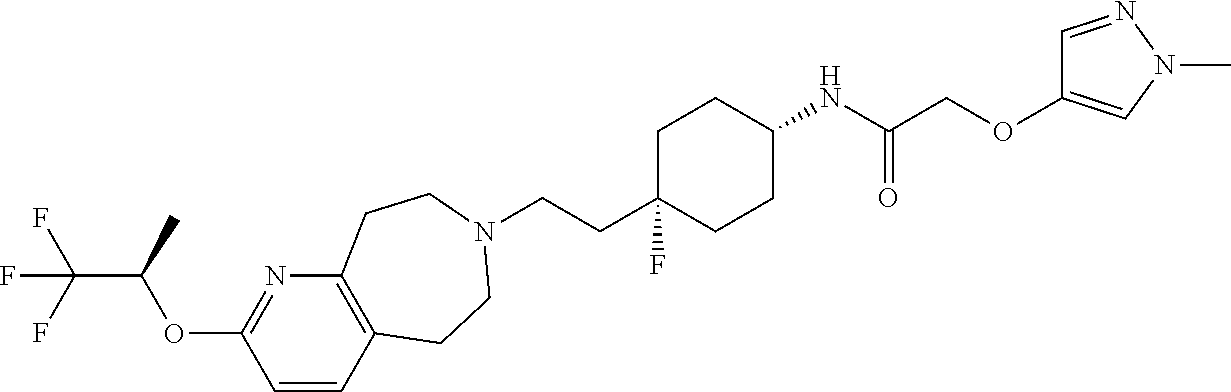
C1=CC2=C(N=C1OC(C(F)(F)F)C)CCN(CCC1(F)CCC(NC(COC3=CN(C)N=C3)=O)CC1)CC2
